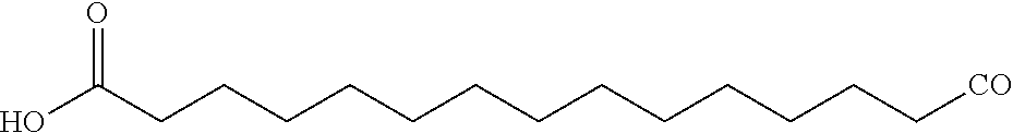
OC(CCCCCCCCCCCCC[CO])=O
